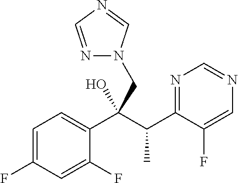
C1=C(F)C=C(F)C(C(C(C2=NC=NC=C2F)C)(O)CN2N=CN=C2)=C1
